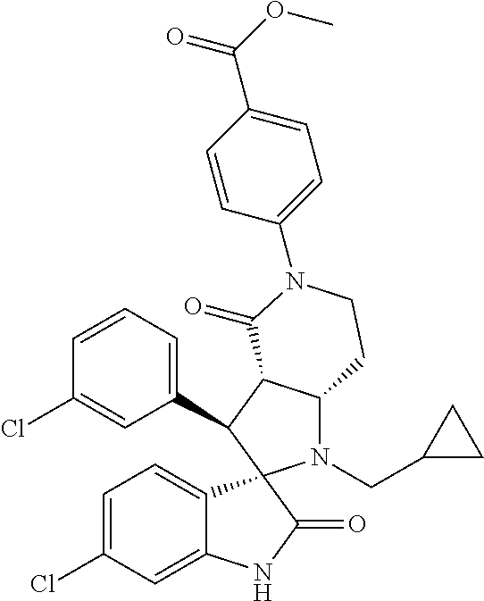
C1(C2C3C(N(CC4CC4)C24C2=CC=C(Cl)C=C2NC4=O)CCN(C2=CC=C(C(OC)=O)C=C2)C3=O)=CC=CC(Cl)=C1
